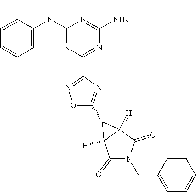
C1=CC(N(C2=NC(C3=NOC(C4C5([H])C(=O)N(CC6=CC=CC=C6)C(=O)C54[H])=N3)=NC(N)=N2)C)=CC=C1
